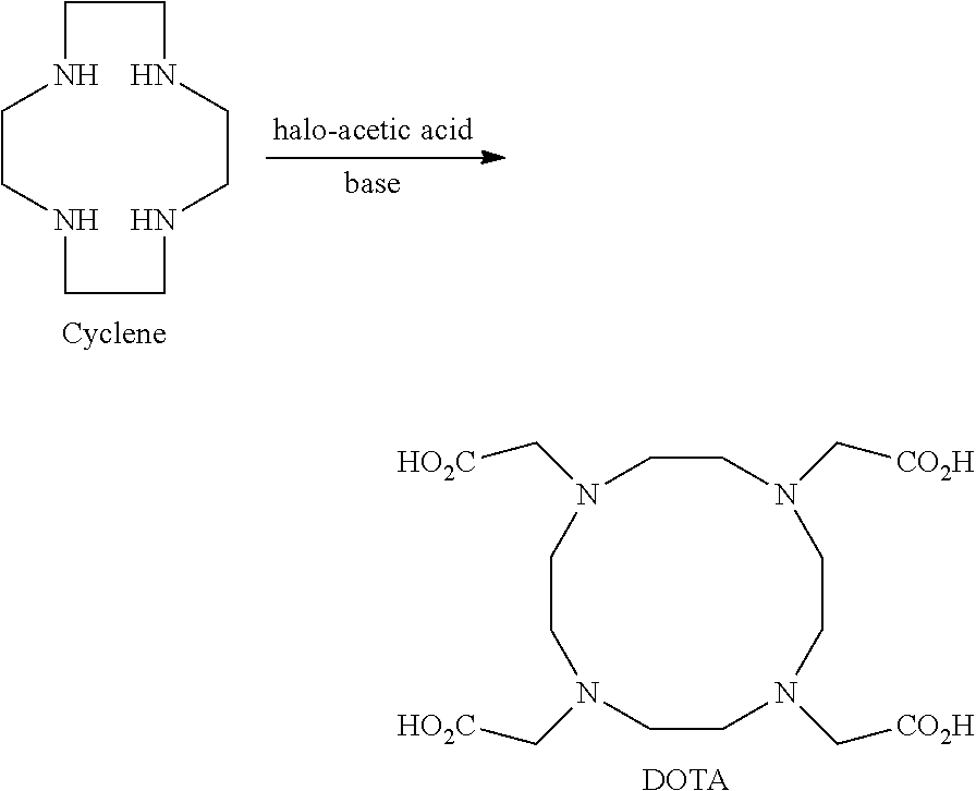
C1CN(C[CO2H])CCN(C[CO2H])CCN(C[HO2C])CCN1C[HO2C].[DOTA].C1CNCCNCCNCCN1
